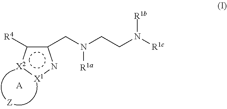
c1(CN(CCN([R1c])[R1b])[R1a])c([R4])[X2]:[X1]n1.[A]
